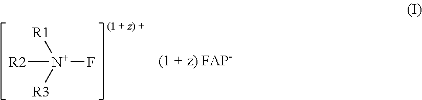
[R1][N+]([R2])([R3])F
